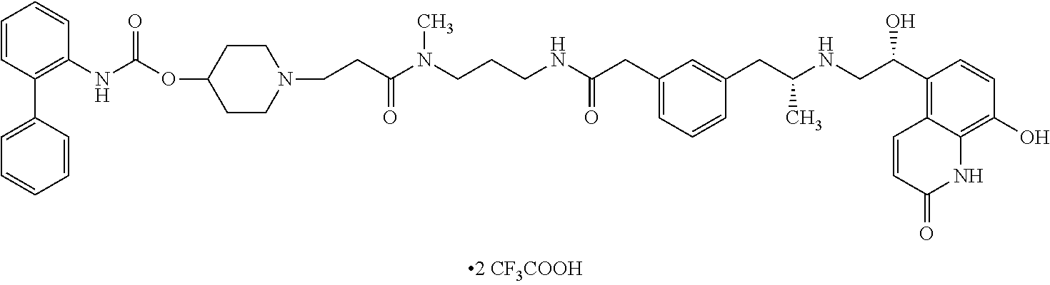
C1=CC(C2=CC=CC=C2)=C(NC(=O)OC2CCN(CCC(N(CCCNC(CC3=CC=CC(CC(NCC(C4=C5C(=C(O)C=C4)NC(=O)C=C5)O)C)=C3)=O)C)=O)CC2)C=C1
